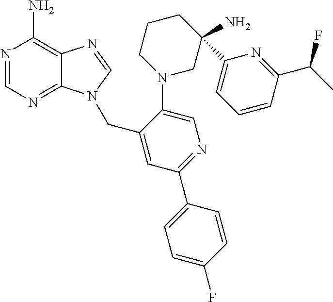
C1=NC(N)=C2C(=N1)N(CC1=CC(C3=CC=C(F)C=C3)=NC=C1N1CC(N)(C3=CC=CC(C(C)F)=N3)CCC1)C=N2
